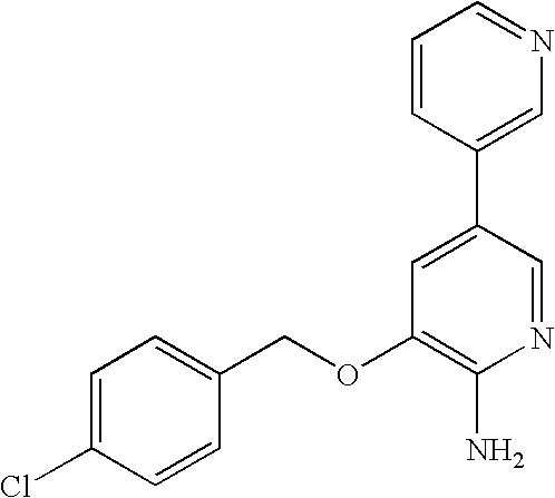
C1=C(Cl)C=CC(COC2=C(N)N=CC(C3=CN=CC=C3)=C2)=C1
